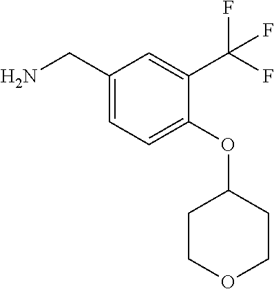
C1(CN)=CC=C(OC2CCOCC2)C(C(F)(F)F)=C1
